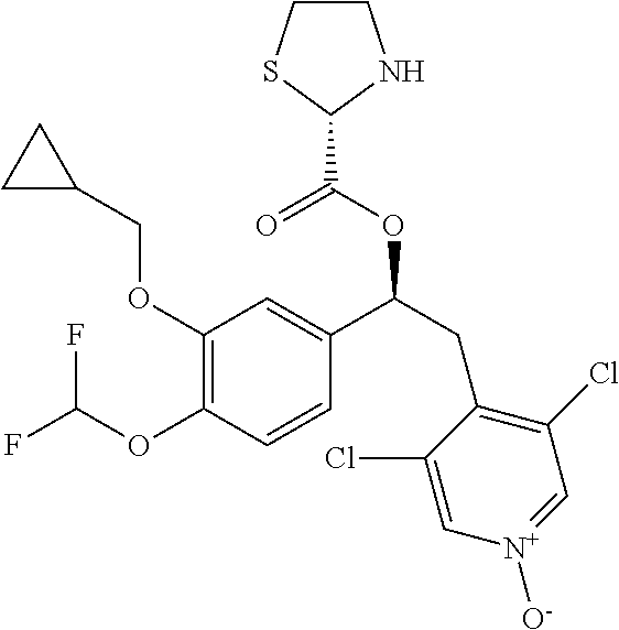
O(C1=C(OC(F)F)C=CC(C(CC2=C(Cl)C=[N+]([O-])C=C2Cl)OC(=O)C2SCCN2)=C1)CC1CC1
